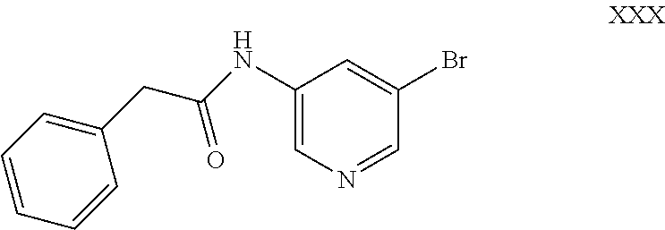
C1=CC=CC(CC(=O)NC2=CN=CC(Br)=C2)=C1
